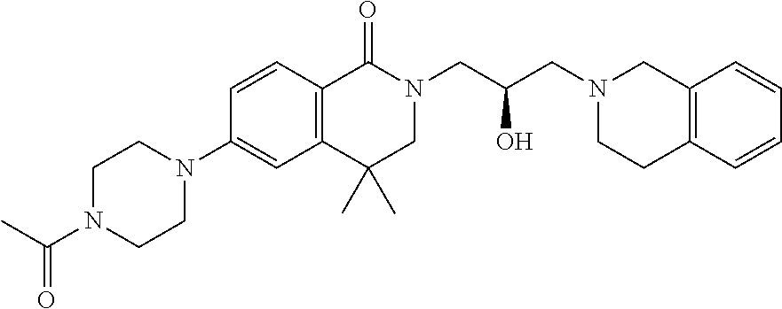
C1N(C(C)=O)CCN(C2=CC3=C(C=C2)C(=O)N(CC(CN2CCC4=C(C2)C=CC=C4)O)CC3(C)C)C1
